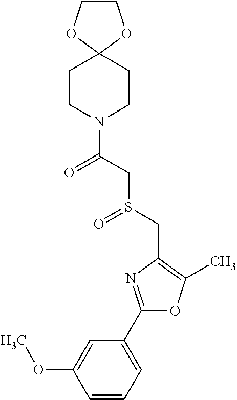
C1(C2=NC(CS(=O)CC(=O)N3CCC4(CC3)OCCO4)=C(C)O2)=CC=CC(OC)=C1
